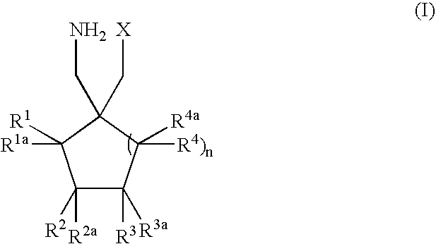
C1([R2a])([R2])C([R3])([R3a])C([R4a])([R4)n])C(CN)(C[X])C1([R1a])[R1]
